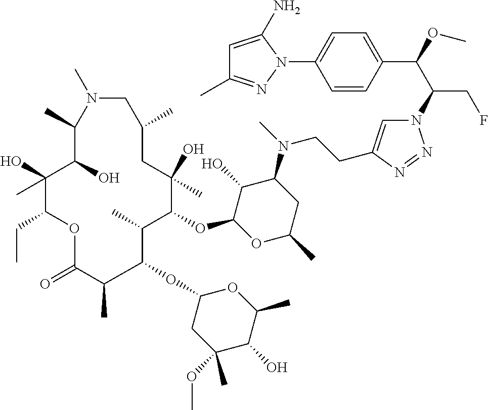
N1=NN(C(C(C2=CC=C(N3C(N)=CC(C)=N3)C=C2)OC)CF)C=C1CCN(C1C(O)C(OC2C(C)C(OC3CC(OC)(C)C(O)C(C)O3)C(C)C(=O)OC(CC)C(O)(C)C(O)C(C)N(C)CC(C)CC2(O)C)OC(C)C1)C
